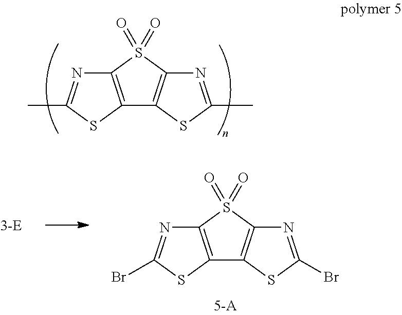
C12=C(N=C(C)S1)S(=O)(=O)C1=C2SC(C)=N1.C12=C(N=C(Br)S1)S(=O)(=O)C1=C2SC(Br)=N1
